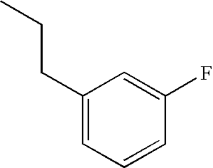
C1(CCC)=CC=CC(F)=C1
